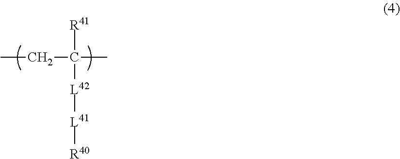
CCC(C)([R41])[L42][L41][R40]
